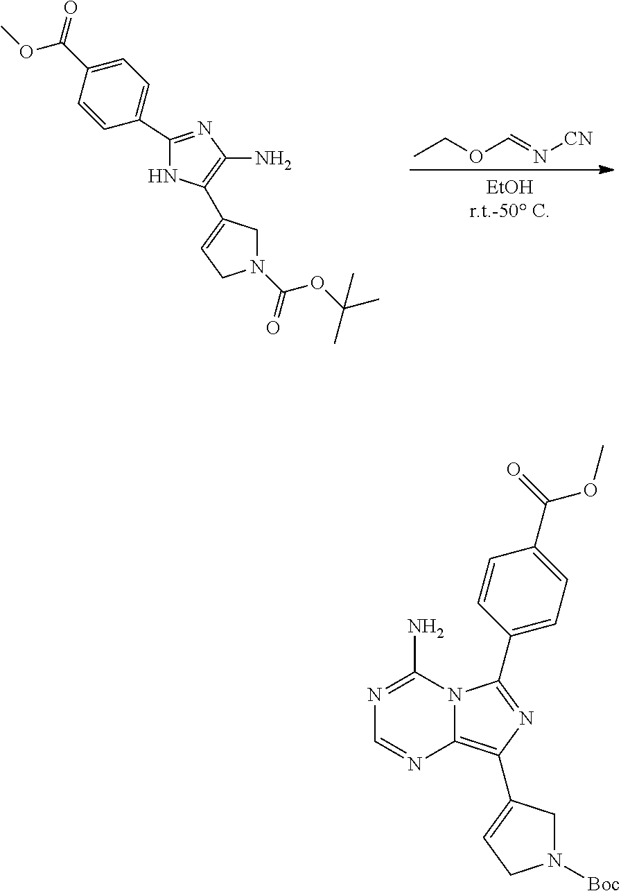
N1C(C2=CCN(C(=O)OC(C)(C)C)C2)=C(N)N=C1C1=CC=C(C(OC)=O)C=C1.CCOC=N[CN].N1=C(N)N2C(=C(C3=CCN([Boc])C3)N=C2C2=CC=C(C(=O)OC)C=C2)N=C1
